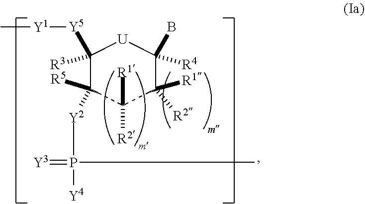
C1([Y5][Y1]C)([R3])[U]C([R4])(B)C([R1])([R2])C([R1])([R2])C1([R5])[Y2]P([Y4])(C)=[Y3]
